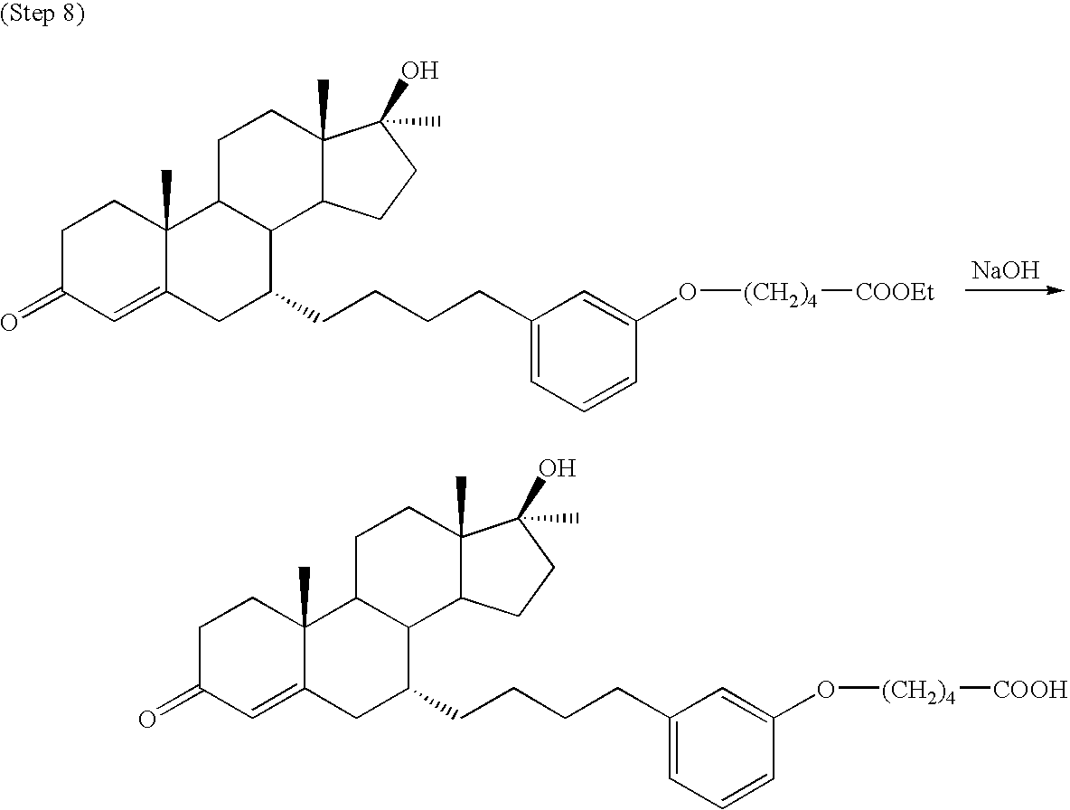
C1C(=O)C=C2C(C)(C1)C1C(C(CCCCC3=CC=CC(O[(CH2)4][COOH])=C3)C2)C2C(C)(CC1)C(O)(C)CC2.C1C(=O)C=C2C(C)(C1)C1C(C(CCCCC3=CC=CC(O[(CH2)4][COOEt])=C3)C2)C2C(C)(CC1)C(O)(C)CC2.[NaOH]
